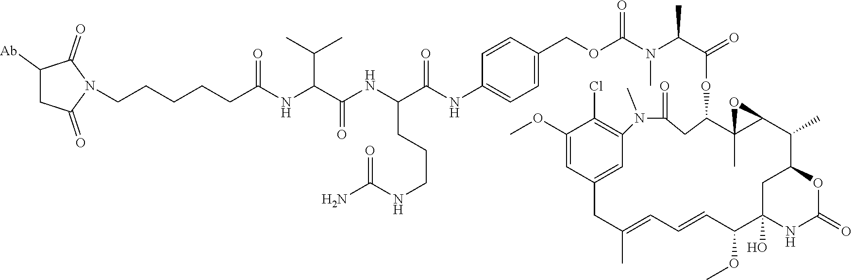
C1([Ab])CC(=O)N(CCCCCC(NC(C(NC(C(NC2=CC=C(COC(N(C)C(C(=O)OC3CC(=O)N(C)C4=C(Cl)C(OC)=CC(=C4)CC(C)=CC=CC(OC)C4(O)CC(C(C)C5C3(C)O5)OC(=O)N4)C)=O)C=C2)=O)CCCNC(N)=O)=O)C(C)C)=O)C1=O
